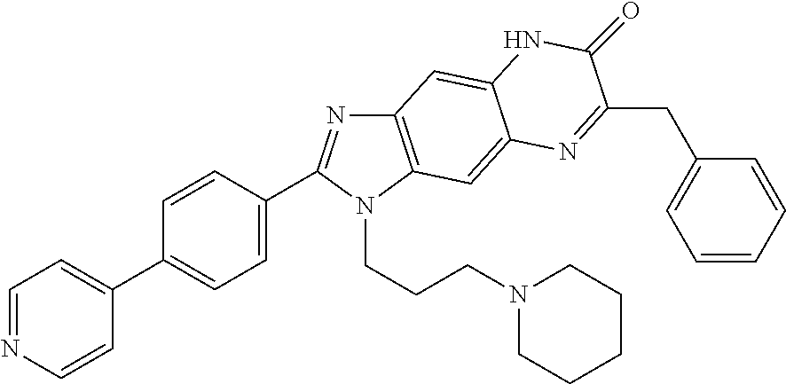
C1=NC=CC(C2=CC=C(C3=NC4=C(N3CCCN3CCCCC3)C=C3C(=C4)NC(=O)C(CC4=CC=CC=C4)=N3)C=C2)=C1
